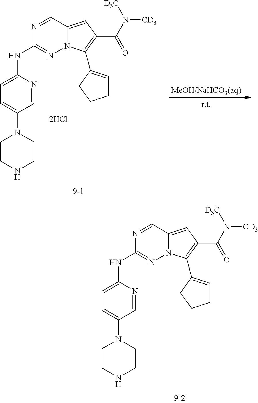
N1=CC2=CC(C(N([D3C])[CD3])=O)=C(C3=CCCC3)N2N=C1NC1=CC=C(N2CCNCC2)C=N1.N1=CC2=CC(C(N([D3C])[CD3])=O)=C(C3=CCCC3)N2N=C1NC1=CC=C(N2CCNCC2)C=N1
